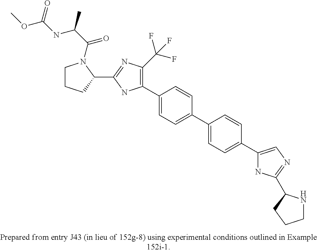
C1(C2=CC=C(C3=CC=C(C4=CN=C(C5NCCC5)N4)C=C3)C=C2)=C(C(F)(F)F)N=C(C2N(C(C(NC(=O)OC)C)=O)CCC2)N1
